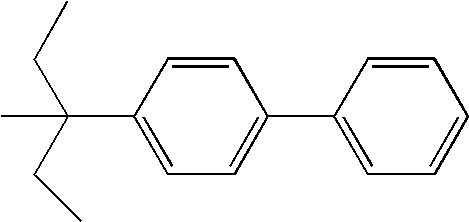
C1(C2=CC=C(C(C)(CC)CC)C=C2)=CC=CC=C1
